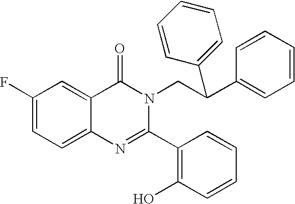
C1(F)=CC=C2C(=C1)C(=O)N(CC(C1=CC=CC=C1)C1=CC=CC=C1)C(C1=C(O)C=CC=C1)=N2
